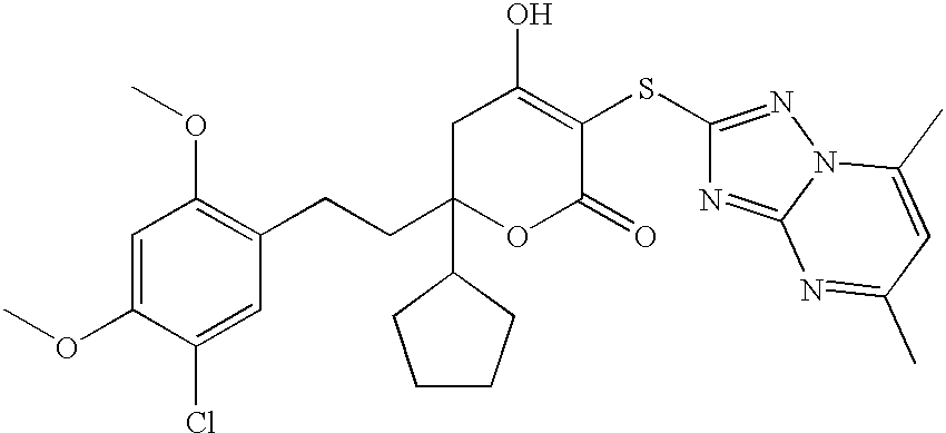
C1C(CCC2=C(OC)C=C(OC)C(Cl)=C2)(C2CCCC2)OC(=O)C(SC2=NN3C(=N2)N=C(C)C=C3C)=C1O
